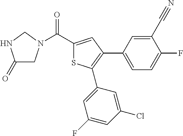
C1(=O)CN(C(C2=CC(C3=CC=C(F)C(C#N)=C3)=C(C3=CC(F)=CC(Cl)=C3)S2)=O)CN1
